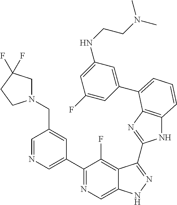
C1=NC=C(C2=NC=C3C(=C2F)C(C2=NC4=C(N2)C=CC=C4C2=CC(NCCN(C)C)=CC(F)=C2)=NN3)C=C1CN1CC(F)(F)CC1
